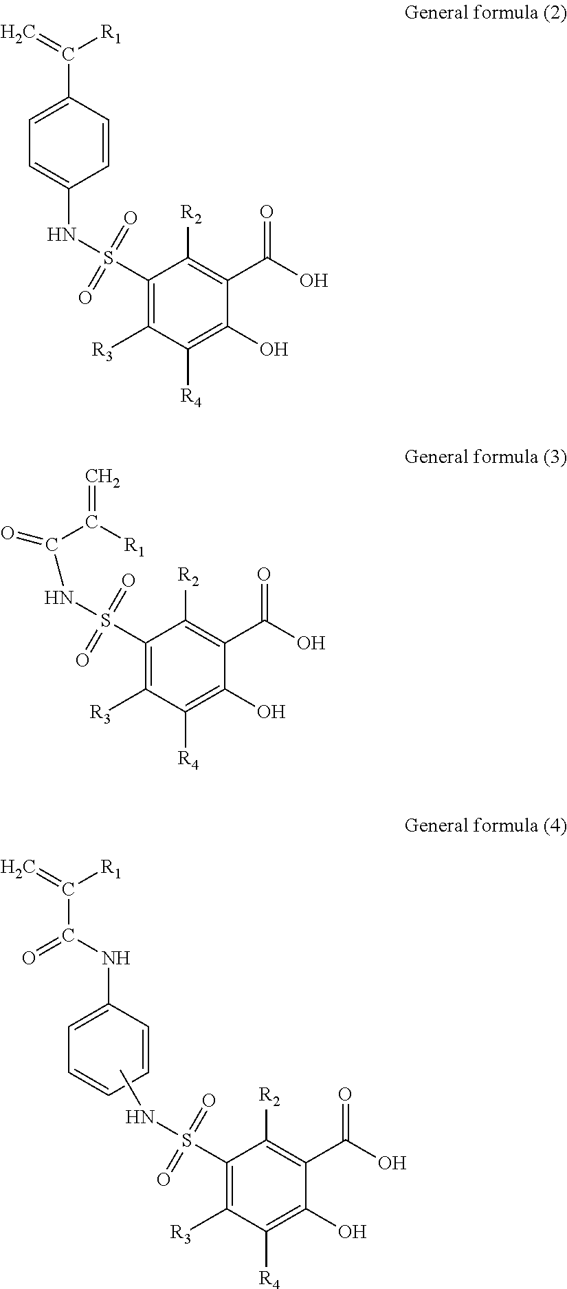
C1(NS(C2=C([R3])C([R4])=C(O)C(C(O)=O)=C2[R2])(=O)=O)=CC=C(C([R1])=C)C=C1.C(NS(C1=C([R3])C([R4])=C(O)C(C(O)=O)=C1[R2])(=O)=O)(=O)C([R1])=C.CNS(C1=C([R3])C([R4])=C(O)C(C(O)=O)=C1[R2])(=O)=O.C1=CC(NC(C(=C)[R1])=O)=CC=C1
